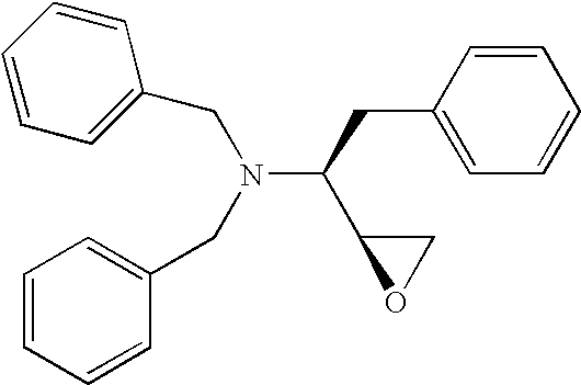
N(C(CC1=CC=CC=C1)C1CO1)(CC1=CC=CC=C1)CC1=CC=CC=C1
